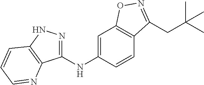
C1(NC2=CC3=C(C=C2)C(CC(C)(C)C)=NO3)=NNC2=C1N=CC=C2
